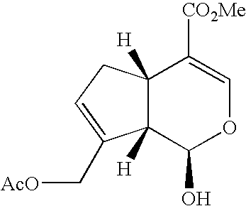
C12([H])C([H])(C(O)OC=C1[CO2Me])C(C[AcO])=CC2
